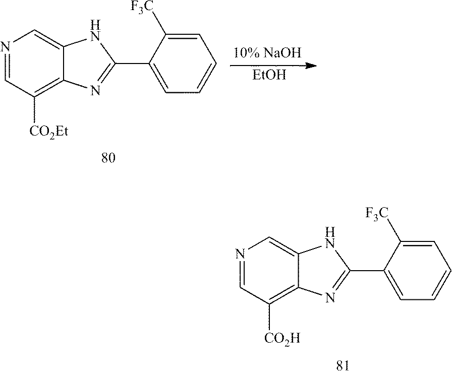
[EtOH].N1=CC([CO2Et])=C2C(=C1)NC(C1=CC=CC=C1[F3C])=N2.N1=CC([CO2H])=C2C(=C1)NC(C1=CC=CC=C1[F3C])=N2
